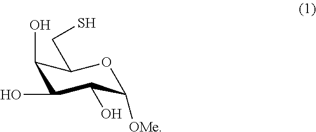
C1(O)C(O)C(O)C([OMe])OC1CS
